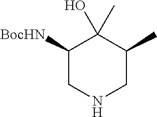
C1([BocHN])CNCC(C)C1(O)C
